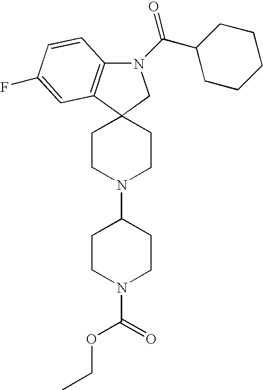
N1(C(C2CCCCC2)=O)C2=C(C3(C1)CCN(C1CCN(C(OCC)=O)CC1)CC3)C=C(F)C=C2
